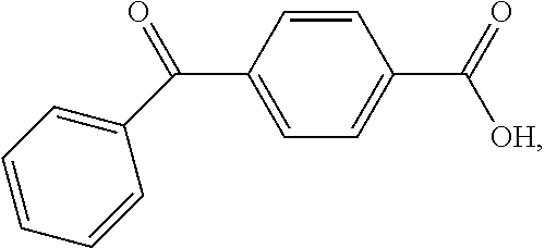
C1=CC(C(=O)C2=CC=CC=C2)=CC=C1C(=O)[OH]
